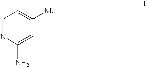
C1=NC(N)=CC([Me])=C1
